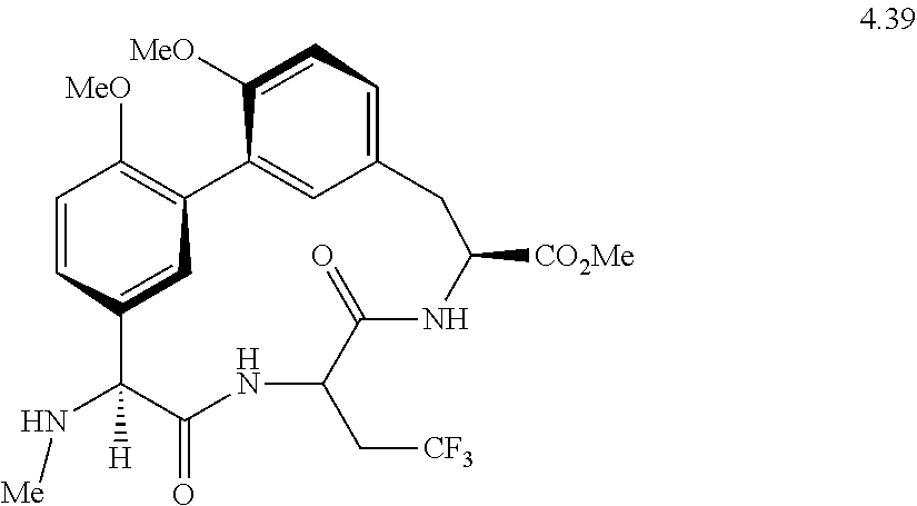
C1=CC2=CC(=C1[MeO])C1=CC(=CC=C1[MeO])CC([CO2Me])NC(=O)C(C[CF3])NC(=O)C2(N[Me])[H]
